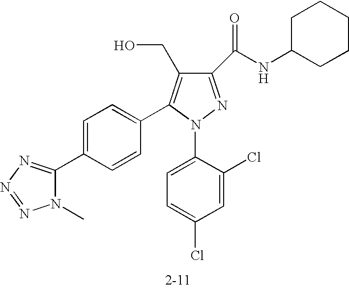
C1(C(NC2CCCCC2)=O)=NN(C2=CC=C(Cl)C=C2Cl)C(C2=CC=C(C3=NN=NN3C)C=C2)=C1CO
